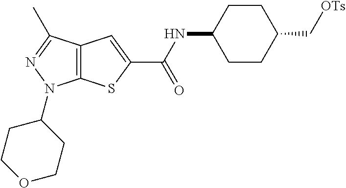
C12=C(C(C)=NN1C1CCOCC1)C=C(C(NC1CCC(C[OTs])CC1)=O)S2
